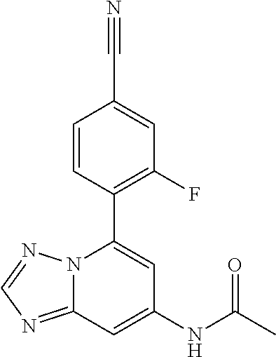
C1=CC(C2=CC(NC(C)=O)=CC3=NC=NN23)=C(F)C=C1C#N
